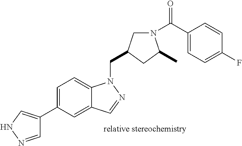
C1=NNC=C1C1=CC=C2C(=C1)C=NN2CC1CN(C(=O)C2=CC=C(F)C=C2)C(C)C1
